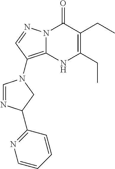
N12C(=C(N3C=NC(C4=NC=CC=C4)C3)C=N1)NC(CC)=C(CC)C2=O
